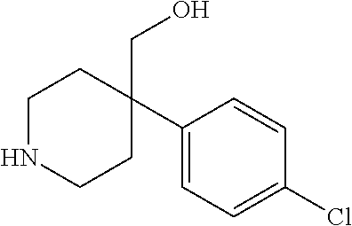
C1NCCC(CO)(C2=CC=C(Cl)C=C2)C1
